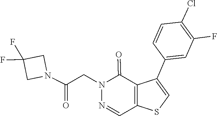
N1(CC(N2CC(F)(F)C2)=O)N=CC2=C(C(C3=CC(F)=C(Cl)C=C3)=CS2)C1=O
